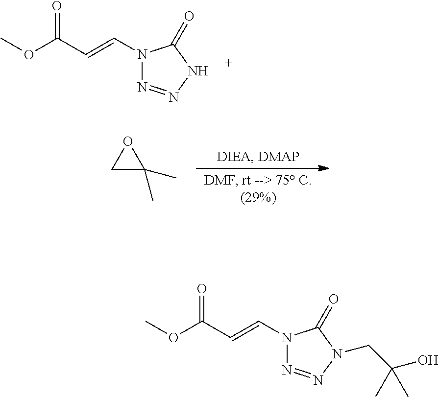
O(C(C=CN1N=NNC1=O)=O)C.C1C(C)(C)O1.O(C(C=CN1N=NN(CC(O)(C)C)C1=O)=O)C
